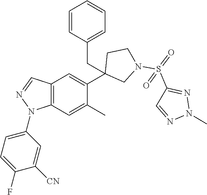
C12=C(C=C(C)C(C3(CC4=CC=CC=C4)CN(S(=O)(C4=NN(C)N=C4)=O)CC3)=C1)N(C1=CC=C(F)C([CN])=C1)N=C2
